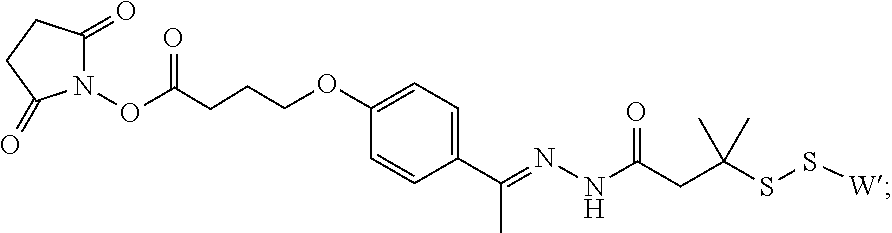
C1=C(OCCCC(ON2C(=O)CCC2=O)=O)C=CC(C(=NNC(CC(SS[W])(C)C)=O)C)=C1
